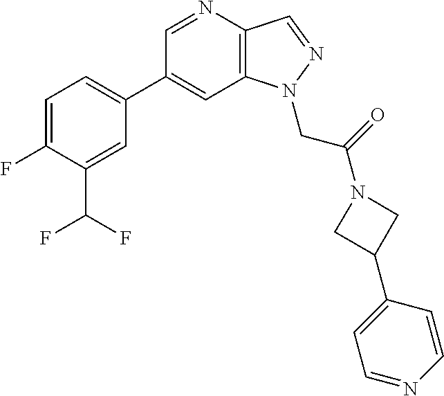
C1(C2=CC=C(F)C(C(F)F)=C2)=CC2=C(C=NN2CC(=O)N2CC(C3=CC=NC=C3)C2)N=C1
